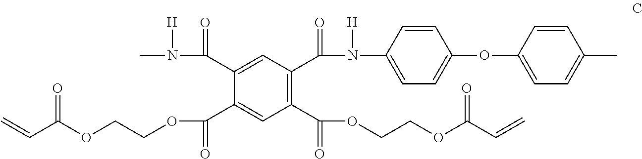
C1=C(C(N([H])C)=O)C(C(OCCOC(C=C)=O)=O)=CC(C(OCCOC(C=C)=O)=O)=C1C(=O)N([H])C1=CC=C(OC2=CC=C(C)C=C2)C=C1
